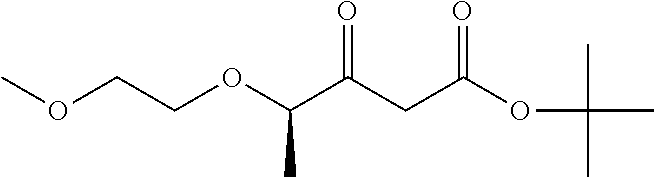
C(C(CC(OC(C)(C)C)=O)=O)(OCCOC)C
